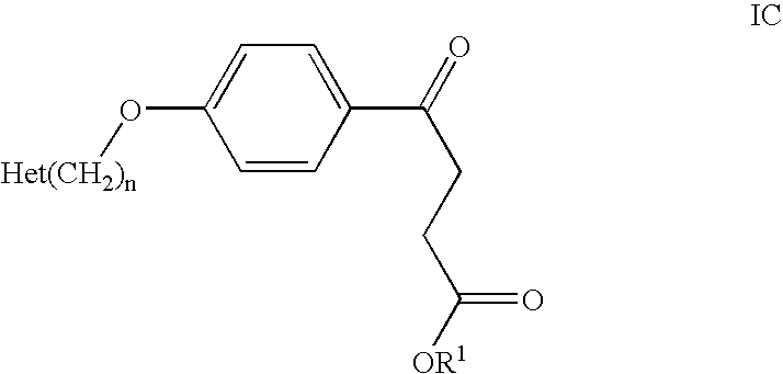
C1=CC(C(=O)CCC(=O)[OR1])=CC=C1O[Het(CH2)n]
